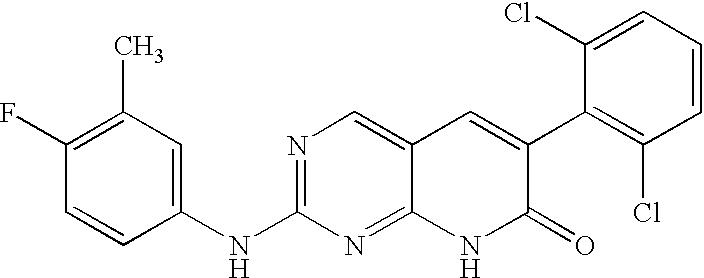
N1=C(NC2=CC(C)=C(F)C=C2)N=C2C(=C1)C=C(C1=C(Cl)C=CC=C1Cl)C(=O)N2
